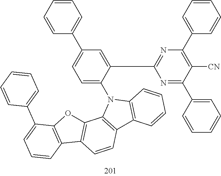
C1(C2=CC=CC=C2)=NC(C2=CC(C3=CC=CC=C3)=CC=C2N2C3=C(C4=C2C=CC=C4)C=CC2=C3OC3=C2C=CC=C3C2=CC=CC=C2)=NC(C2=CC=CC=C2)=C1[CN]
